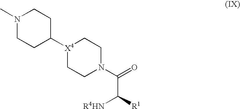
N1(C)CCC([X4]2CCN(C(=O)C([R4HN])[R1])CC2)CC1
